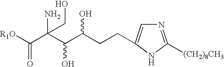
[R1O]C(C(C(C(CCC1=CN=C([(CH2)8CH3])N1)O)O)(N)CO)=O
